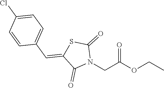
O=C(OCC)CN1C(=O)SC(=CC2=CC=C(Cl)C=C2)C1=O
